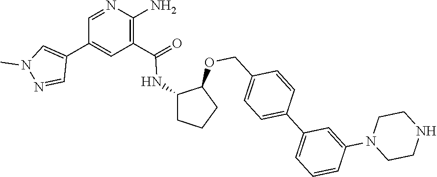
C1=NC(N)=C(C(NC2CCCC2OCC2=CC=C(C3=CC=CC(N4CCNCC4)=C3)C=C2)=O)C=C1C1=CN(C)N=C1
